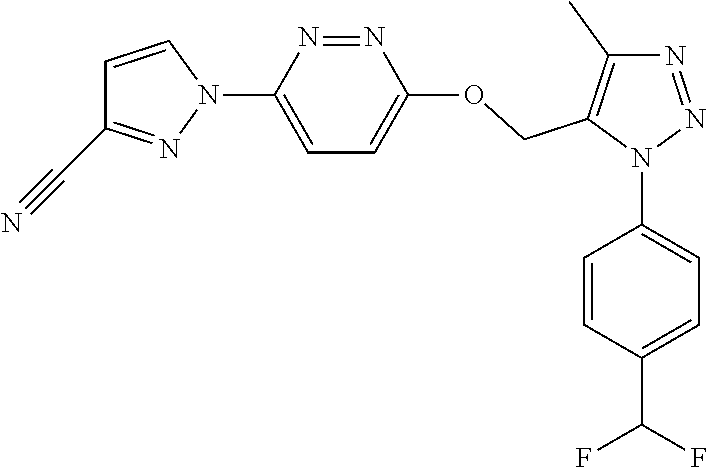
N1=NN(C2=CC=C(C(F)F)C=C2)C(COC2=CC=C(N3C=CC(C#N)=N3)N=N2)=C1C
